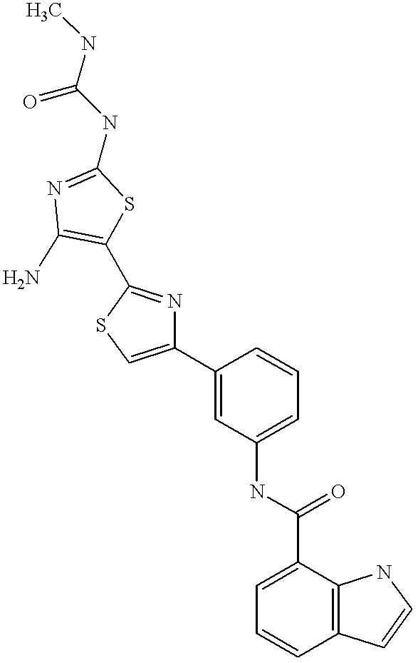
C1(C(NC2=CC=CC(C3=CSC(C4=C(N)N=C(NC(=O)NC)S4)=N3)=C2)=O)=CC=CC2=C1NC=C2
